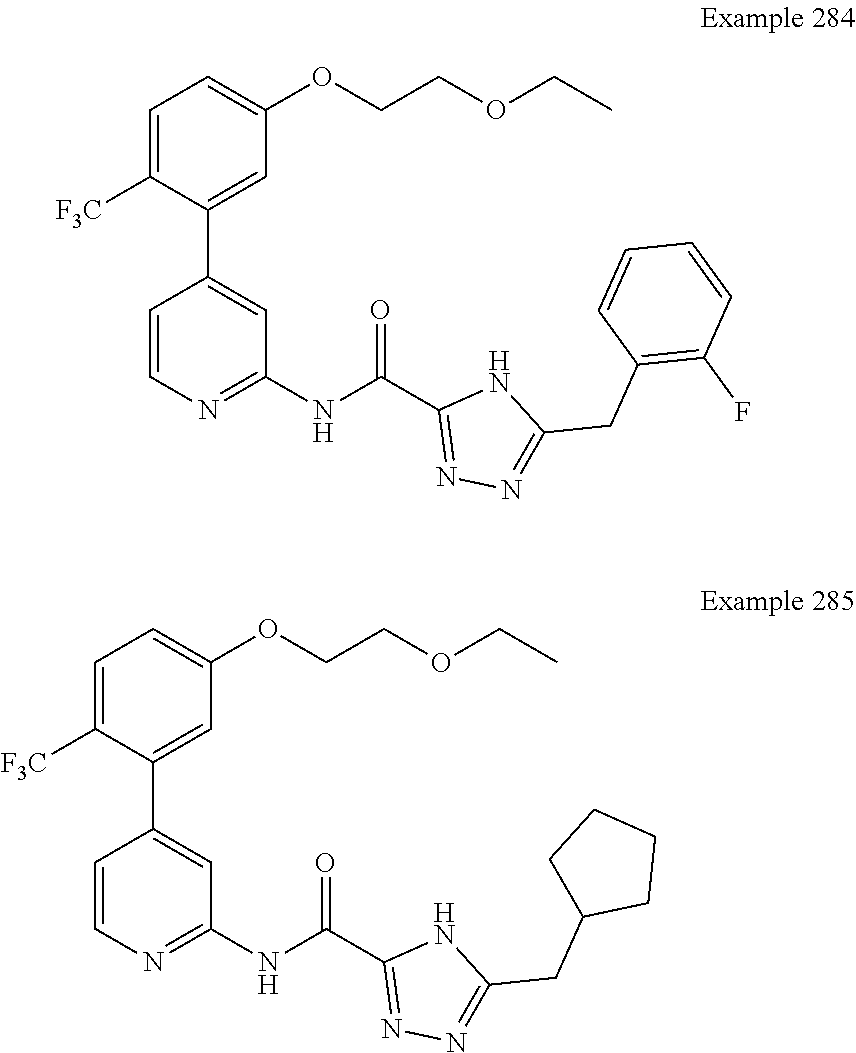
C1=C([F3C])C(C2=CC(NC(C3=NN=C(CC4=C(F)C=CC=C4)N3)=O)=NC=C2)=CC(OCCOCC)=C1.C1=C([F3C])C(C2=CC(NC(C3=NN=C(CC4CCCC4)N3)=O)=NC=C2)=CC(OCCOCC)=C1
